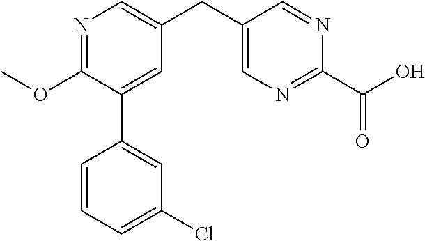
N1=C(OC)C(C2=CC(Cl)=CC=C2)=CC(CC2=CN=C(C(O)=O)N=C2)=C1
